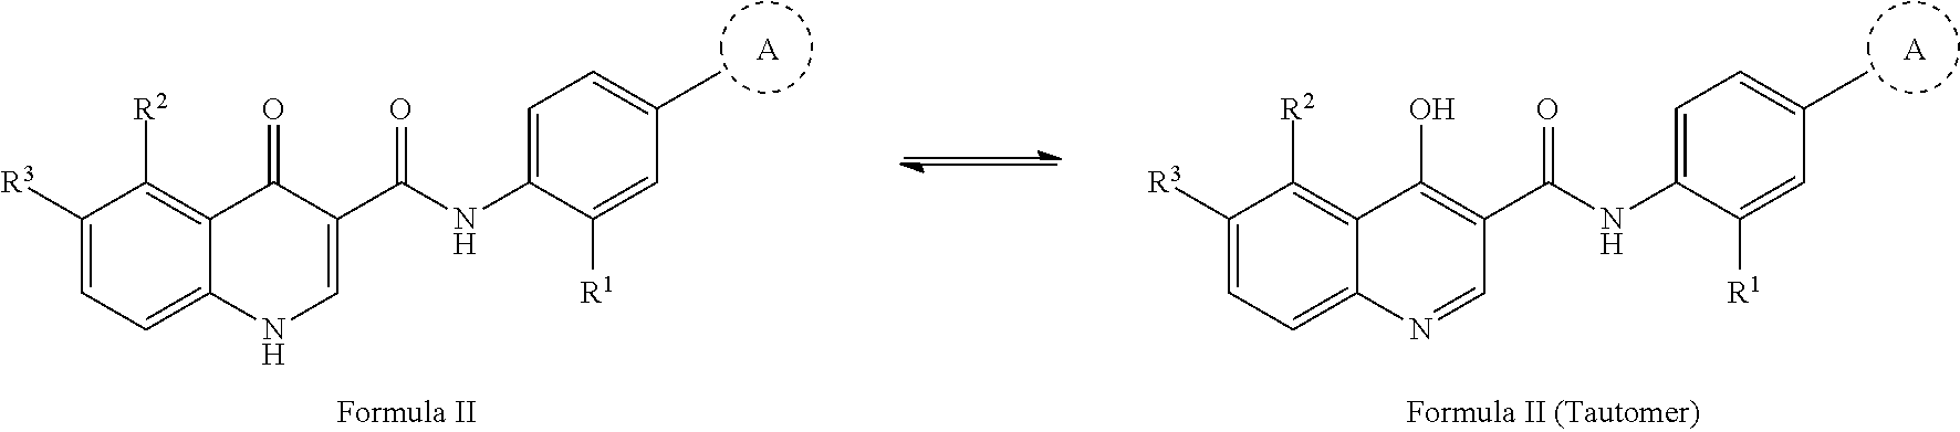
C1([R3])=CC=C2C(=C1[R2])C(=O)C(C(=O)NC1=CC=C(C)C=C1[R1])=CN2.[A].C1([R3])=CC=C2C(=C1[R2])C(O)=C(C(=O)NC1=CC=C(C)C=C1[R1])C=N2.[A]
